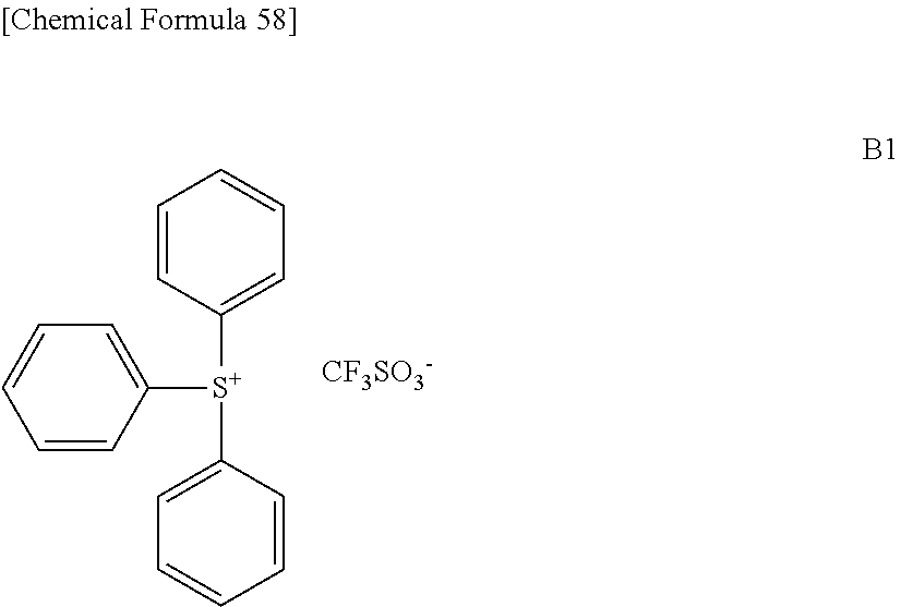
C1=CC([S+](C2=CC=CC=C2)C2=CC=CC=C2)=CC=C1.[CF3SO3-]
